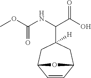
COC(NC(C(O)=O)C1([H])CC2C=CC(C1)O2)=O
